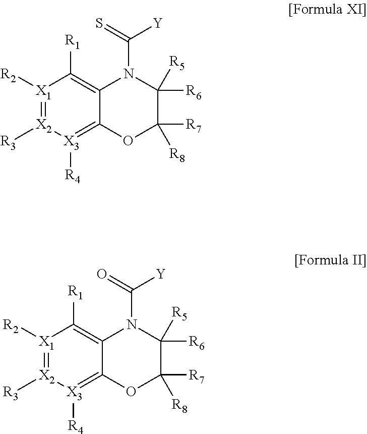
[X1]1([R2])=[X2]([R3])[X3]([R4])=C2C(=C1[R1])N(C(=S)[Y])C([R5])([R6])C([R7])([R8])O2.[X1]1([R2])=[X2]([R3])[X3]([R4])=C2C(=C1[R1])N(C(=O)[Y])C([R5])([R6])C([R7])([R8])O2
